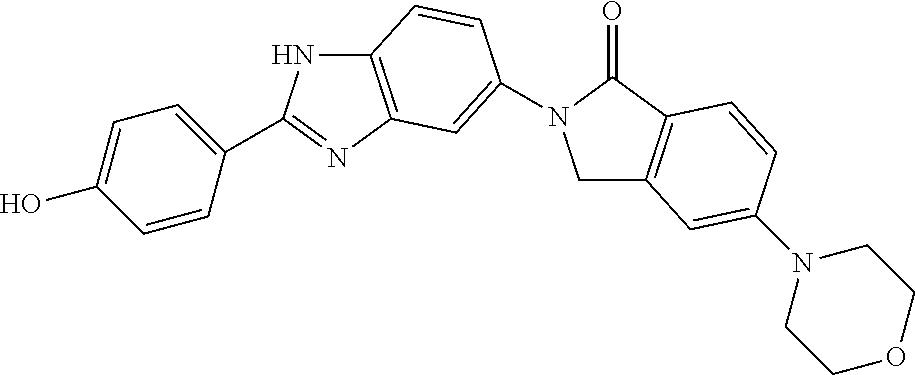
C1C2=C(C(=O)N1C1=CC3=C(NC(C4=CC=C(O)C=C4)=N3)C=C1)C=CC(N1CCOCC1)=C2
